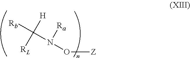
O([Z])N(C([Rb])([H])[RL])[Ra]
